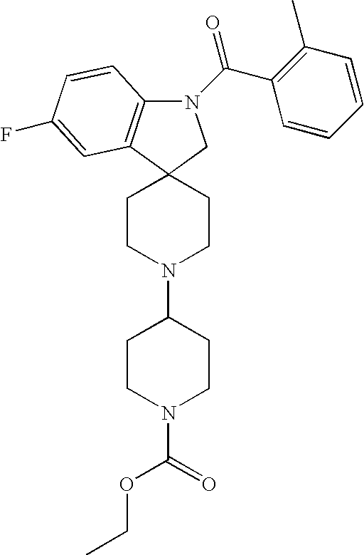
C12=C(C3(CN1C(C1=C(C)C=CC=C1)=O)CCN(C1CCN(C(OCC)=O)CC1)CC3)C=C(F)C=C2
